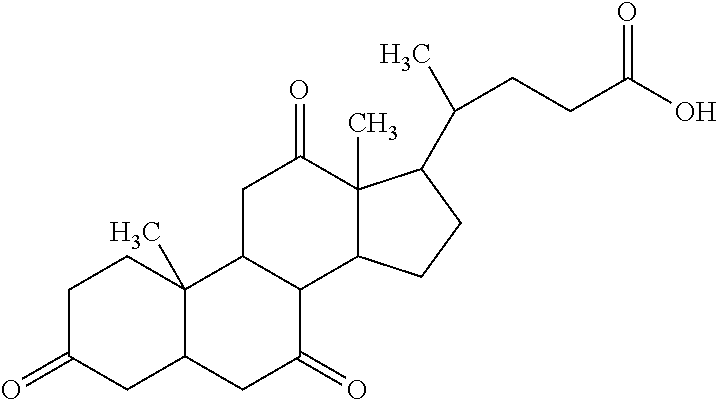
C1C(=O)CC2C(C)(C1)C1C(C(=O)C2)C2C(C)(C(=O)C1)C(C(C)CCC(O)=O)CC2
